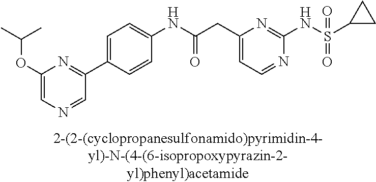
N1=CC=C(CC(NC2=CC=C(C3=NC(OC(C)C)=CN=C3)C=C2)=O)N=C1NS(=O)(=O)C1CC1
